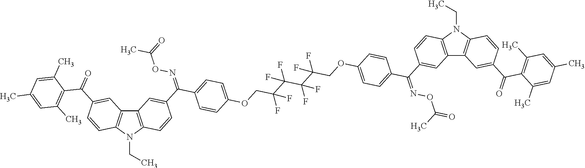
C12=C(N(CC)C3=C1C=C(C(=O)C1=C(C)C=C(C)C=C1C)C=C3)C=CC(C(=NOC(C)=O)C1=CC=C(OCC(C(C(C(COC3=CC=C(C(C4=CC5=C(C=C4)N(CC)C4=C5C=C(C(=O)C5=C(C)C=C(C)C=C5C)C=C4)=NOC(C)=O)C=C3)(F)F)(F)F)(F)F)(F)F)C=C1)=C2
